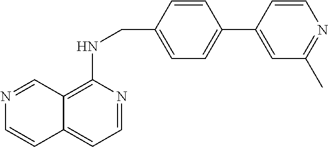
C1=CC2=CC=NC(NCC3=CC=C(C4=CC(C)=NC=C4)C=C3)=C2C=N1
